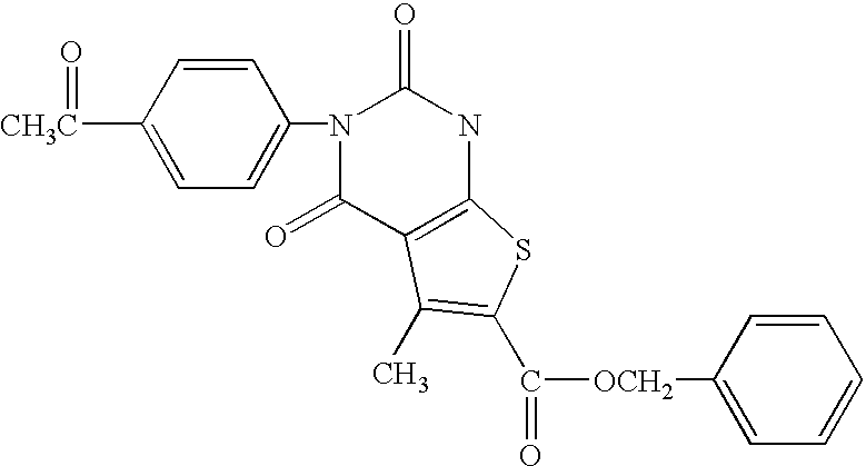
C1=CC([CH3C]=O)=CC=C1N1C(=O)C2=C(NC1=O)SC(C([OCH2]C1=CC=CC=C1)=O)=C2C
